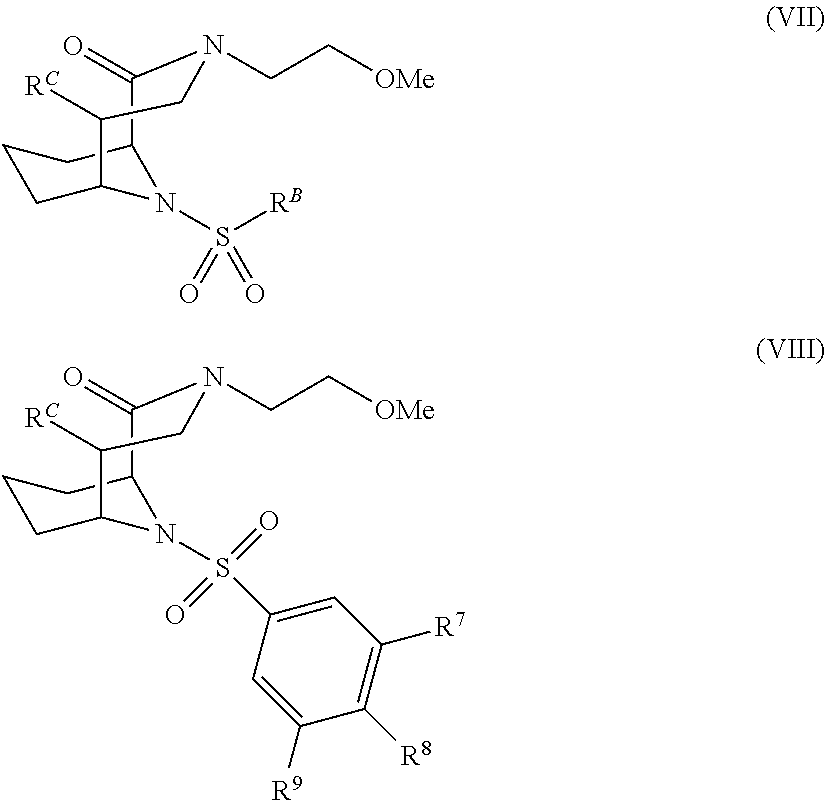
C1CC2N(S(C3=CC([R7])=C([R8])C([R9])=C3)(=O)=O)C(C1)C(=O)N(CC[OMe])CC2[RC].C1CC2N(S([RB])(=O)=O)C(C1)C(=O)N(CC[OMe])CC2[RC]
